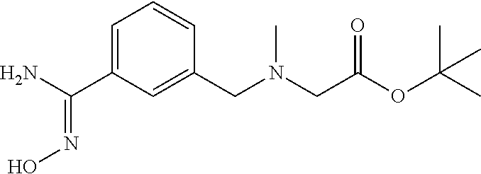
C1=C(C(N)=NO)C=C(CN(CC(OC(C)(C)C)=O)C)C=C1
